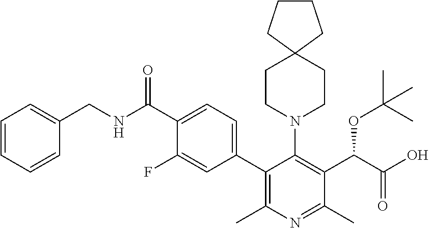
C1CCC2(C1)CCN(C1=C(C(C(O)=O)OC(C)(C)C)C(C)=NC(C)=C1C1=CC=C(C(NCC3=CC=CC=C3)=O)C(F)=C1)CC2
